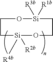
C1O[Si]([R3b])([R1b])CCO[Si]([R2b])([R4b])C1
